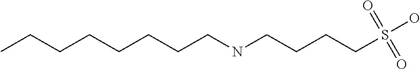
C(CNCCCCS(O)(=O)=O)CCCCCC
